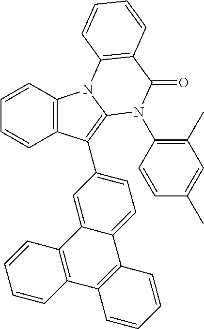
C1=CC2=C(C=C1)C(C1=CC=C3C(=C1)C1=C(C4=C3C=CC=C4)C=CC=C1)=C1N2C2=C(C(=O)N1C1=C(C)C=C(C)C=C1)C=CC=C2
